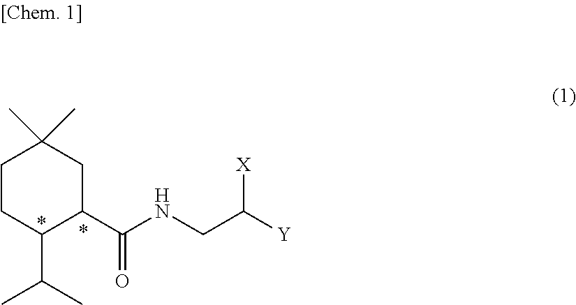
C1CC(C(C)C)C(C(NCC([Y])[X])=O)CC1(C)C
